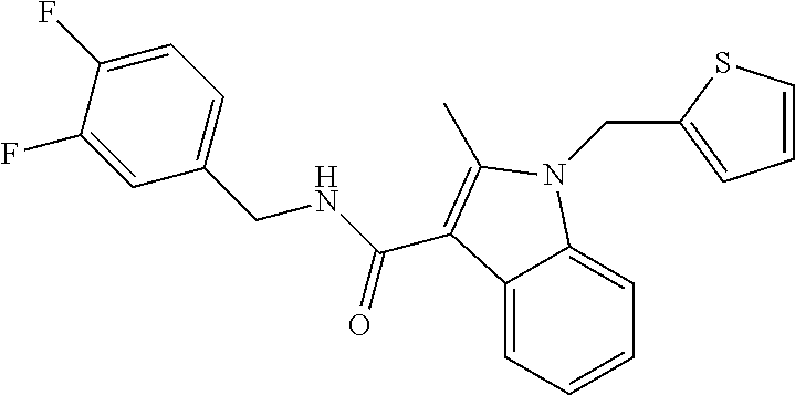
C12=CC=CC=C1N(CC1=CC=CS1)C(C)=C2C(NCC1=CC=C(F)C(F)=C1)=O
